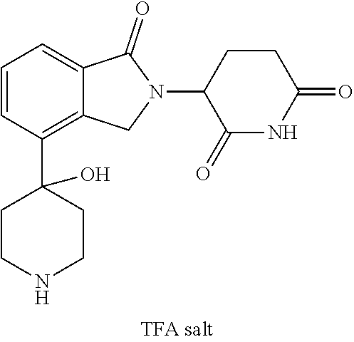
C1=CC(C2(O)CCNCC2)=C2C(=C1)C(=O)N(C1C(=O)NC(=O)CC1)C2
